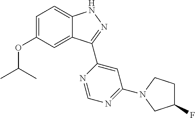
C12=CC(OC(C)C)=CC=C1NN=C2C1=CC(N2CCC(F)C2)=NC=N1
